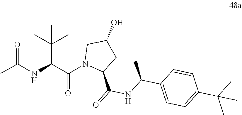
C(=O)(NC(C1=CC=C(C(C)(C)C)C=C1)C)C1N(C(C(NC(=O)C)C(C)(C)C)=O)CC(O)C1
